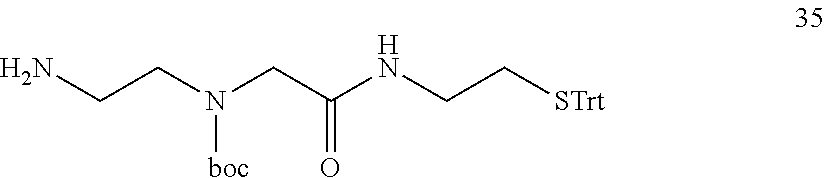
NCCN(CC(=O)NCC[STrt])[boc]
